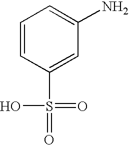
C1=CC(S(=O)(O)=O)=CC(N)=C1
